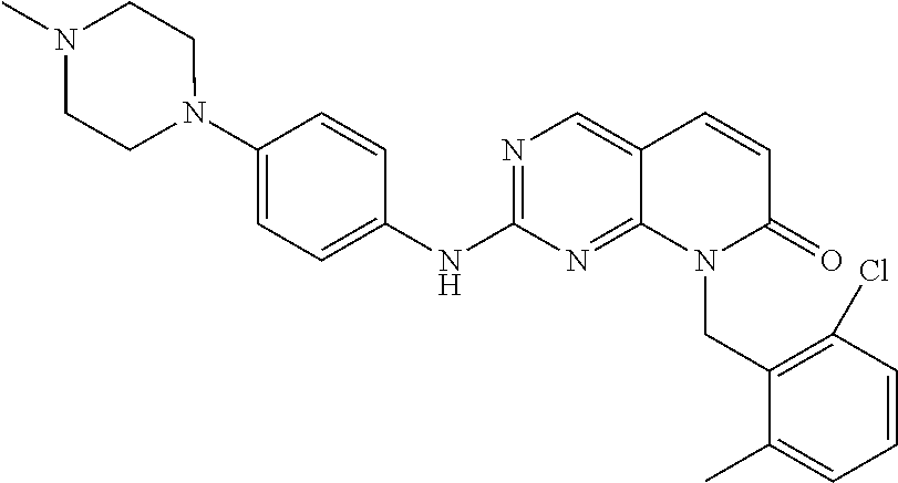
N1(C2=CC=C(NC3=NC=C4C(=N3)N(CC3=C(Cl)C=CC=C3C)C(=O)C=C4)C=C2)CCN(C)CC1
